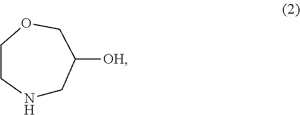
N1CC([OH])COCC1
